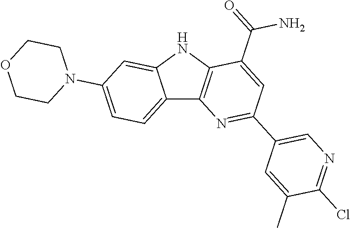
C12=CC=C(N3CCOCC3)C=C1NC1=C2N=C(C2=CN=C(Cl)C(C)=C2)C=C1C(=O)N
